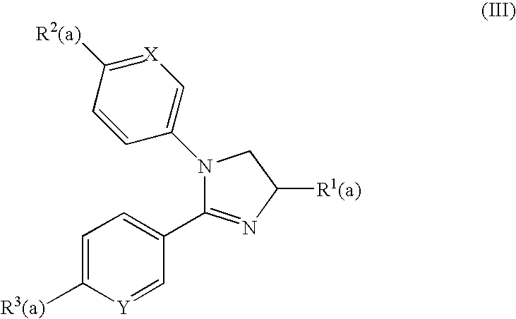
C1=C([R3(a)])[Y]=CC(C2=NC([R1(a)])CN2C2=C[X]=C([R2(a)])C=C2)=C1
